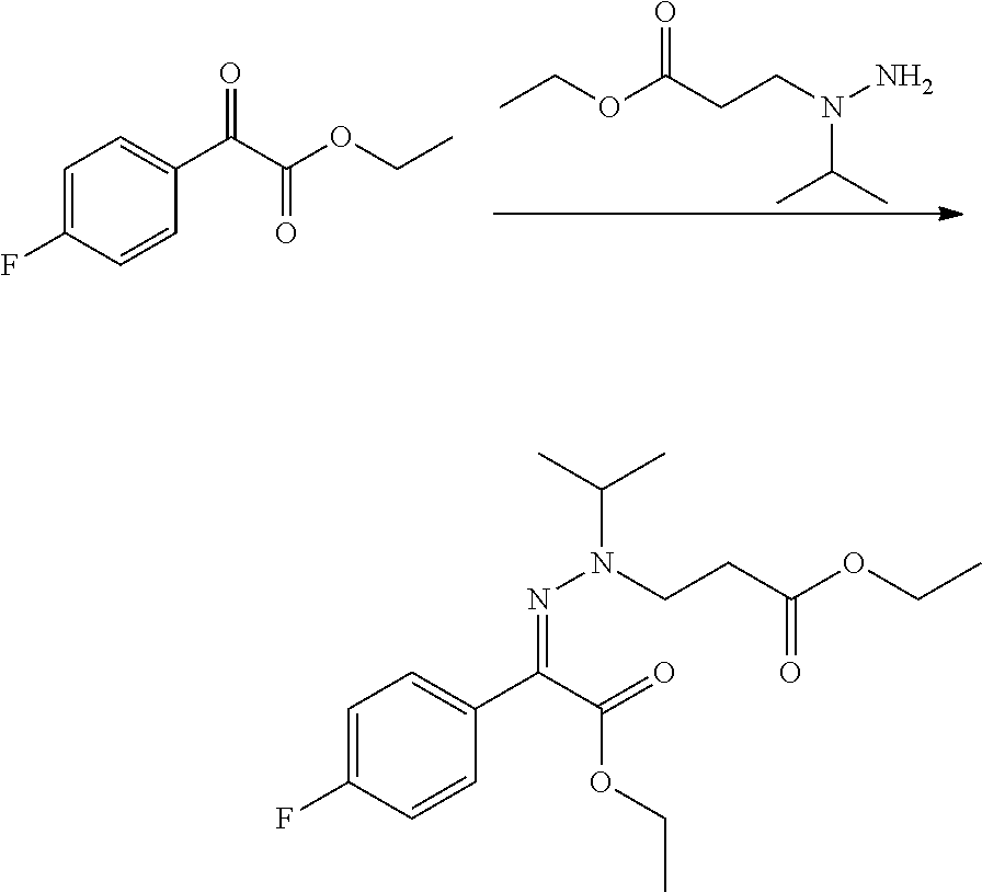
C1=C(F)C=CC(C(C(OCC)=O)=O)=C1.CCOC(CCN(N)C(C)C)=O.C1(C(C(=O)OCC)=NN(CCC(OCC)=O)C(C)C)=CC=C(F)C=C1
